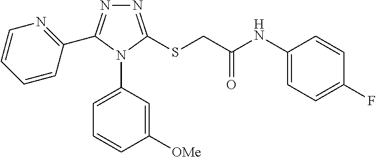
N1=C(SCC(NC2=CC=C(F)C=C2)=O)N(C2=CC=CC([OMe])=C2)C(C2=NC=CC=C2)=N1
